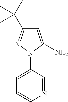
C1=C(N2C(N)=CC(C(C)(C)C)=N2)C=NC=C1
